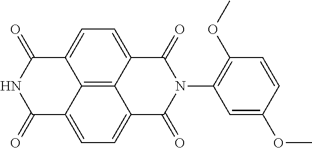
N1C(=O)C2=CC=C3C4=C2C(=CC=C4C(=O)N(C2=C(OC)C=CC(OC)=C2)C3=O)C1=O
